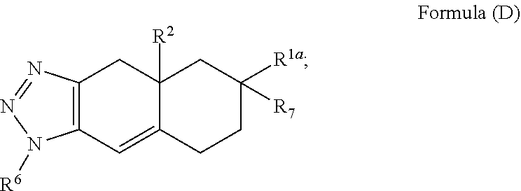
C12([R2])C(=CC3=C(C1)N=NN3[R6])CCC([R1a])([R7])C2
